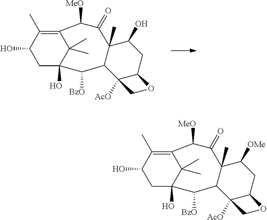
OC1CC2(O)C(C)(C)C(=C1C)C([MeO])C(=O)C1(C)C(C2[BzO])C2([AcO])C(CC1O)OC2.OC1CC2(O)C(C)(C)C(=C1C)C([MeO])C(=O)C1(C)C(C2[BzO])C2([AcO])C(CC1[OMe])OC2
